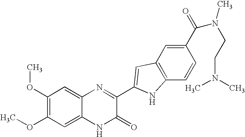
C1=C2C(=CC(OC)=C1OC)N=C(C1=CC3=C(C=CC(C(=O)N(C)CCN(C)C)=C3)N1)C(=O)N2
